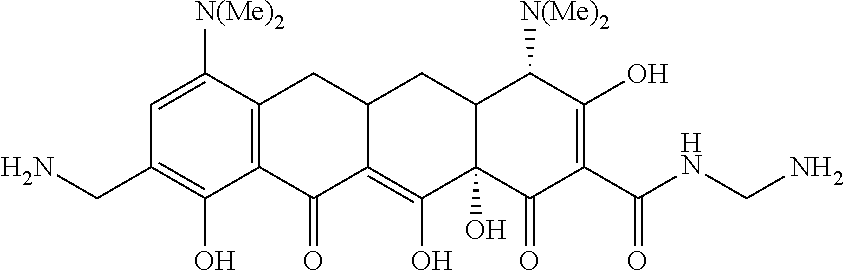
C12=C(C([N(Me)2])=CC(CN)=C1O)CC1C(=C(O)C3(O)C(C1)C([N(Me)2])C(O)=C(C(NCN)=O)C3=O)C2=O
